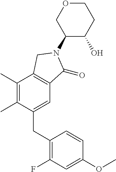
C1(C)=C(C)C(CC2=C(F)C=C(OC)C=C2)=CC2=C1CN(C1C(O)CCOC1)C2=O
